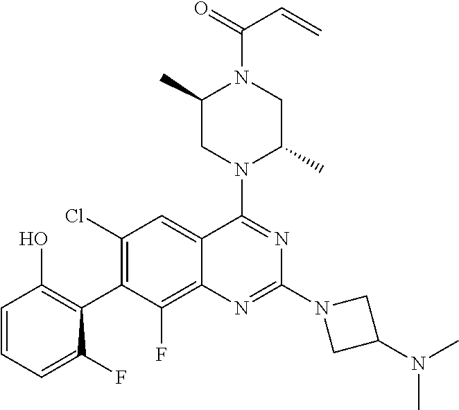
C1=CC=C(F)C(C2=C(Cl)C=C3C(=C2F)N=C(N2CC(N(C)C)C2)N=C3N2C(C)CN(C(=O)C=C)C(C)C2)=C1O
